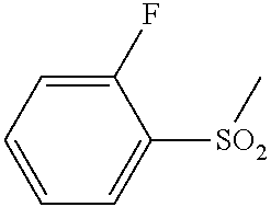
C1=CC=C([SO2]C)C(F)=C1
